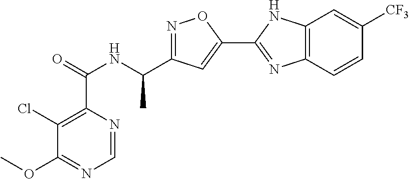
C1=NC(C(=O)NC(C2=NOC(C3=NC4=C(N3)C=C([CF3])C=C4)=C2)C)=C(Cl)C(OC)=N1
